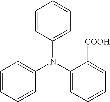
C1=CC=CC(N(C2=CC=CC=C2[COOH])C2=CC=CC=C2)=C1
